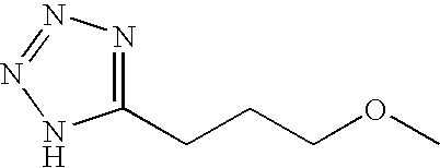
C1(CCCOC)=NN=NN1
